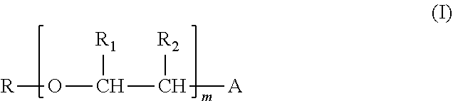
[R]OC(C([A])[R2])[R1]
